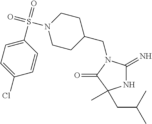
C1(CN2C(=N)NC(C)(CC(C)C)C2=O)CCN(S(=O)(=O)C2=CC=C(Cl)C=C2)CC1
